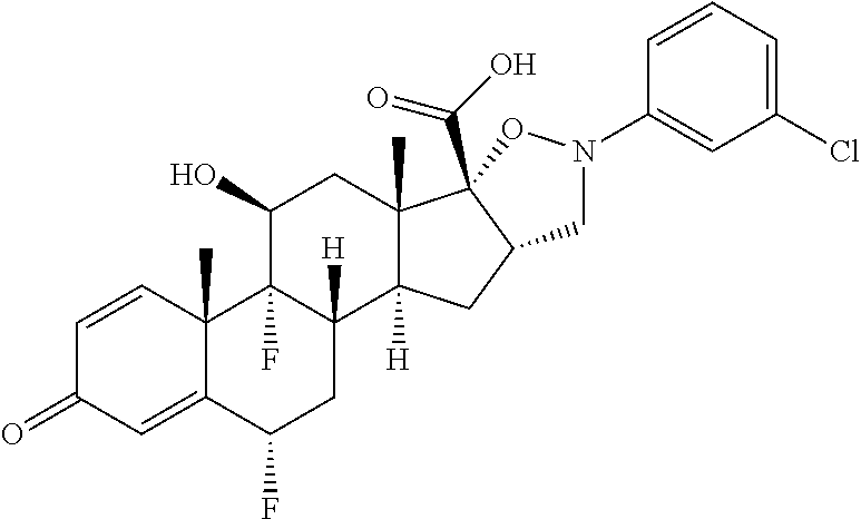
C1=CC2(C)C(=CC1=O)C(F)CC1([H])C2(F)C(O)CC2(C)C1([H])CC1C2(C(O)=O)ON(C2=CC(Cl)=CC=C2)C1
